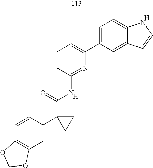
C1=CC(C2(C(NC3=NC(C4=CC=C5C(=C4)C=CN5)=CC=C3)=O)CC2)=CC2=C1OCO2.[H].[H]
